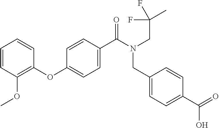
C1(OC2=CC=C(C(N(CC(C)(F)F)CC3=CC=C(C(=O)O)C=C3)=O)C=C2)=C(OC)C=CC=C1
